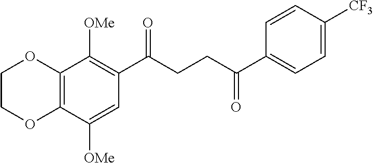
C12=C(C([OMe])=CC(C(CCC(C3=CC=C([CF3])C=C3)=O)=O)=C1[OMe])OCCO2
